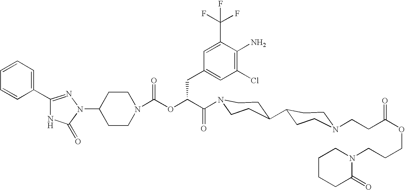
N1(C2CCN(C(OC(C(=O)N3CCC(C4CCN(CCC(OCCCN5CCCCC5=O)=O)CC4)CC3)CC3=CC(Cl)=C(N)C(C(F)(F)F)=C3)=O)CC2)N=C(C2=CC=CC=C2)NC1=O
